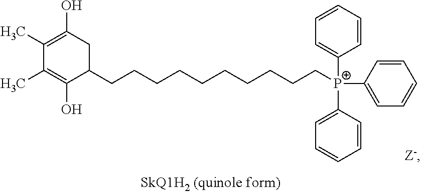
C1(C)=C(O)CC(CCCCCCCCCC[P+](C2=CC=CC=C2)(C2=CC=CC=C2)C2=CC=CC=C2)C(O)=C1C
